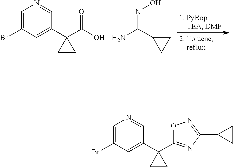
C1=C(Br)C=C(C2(C(=O)O)CC2)C=N1.N(O)=C(C1CC1)N.C1=C(Br)C=C(C2(C3=NC(C4CC4)=NO3)CC2)C=N1
